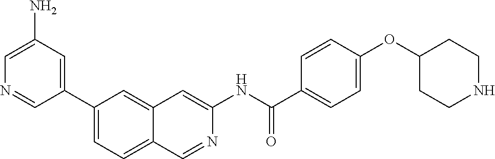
C1(C2=CC(N)=CN=C2)=CC=C2C(=C1)C=C(NC(C1=CC=C(OC3CCNCC3)C=C1)=O)N=C2
